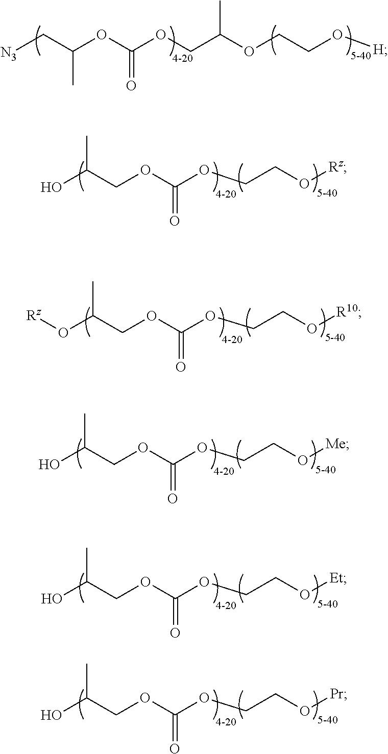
C(OC(OCCO[Me])=O)C(O)C.C(OC(OCC(OCCO[H])C)=O)(C[N3])C.C(OC(OCCO[Rz])=O)C(O)C.C(OC(OCCO[R10])=O)C(O[Rz])C.C(OC(OCCO[Et])=O)C(O)C.C(OC(OCCO[Pr])=O)C(O)C
